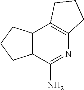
C12=C(CCC1)C1=C(CCC1)N=C2N
